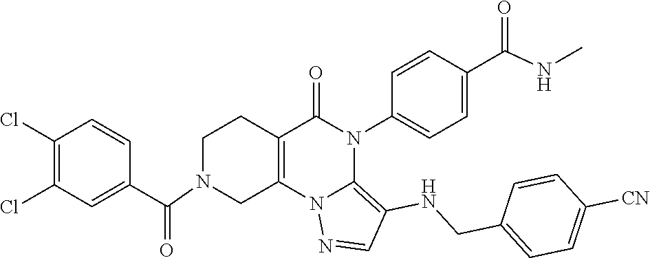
C1(Cl)=C(Cl)C=C(C(=O)N2CC3=C(CC2)C(=O)N(C2=CC=C(C(NC)=O)C=C2)C2=C(NCC4=CC=C([CN])C=C4)C=NN32)C=C1
